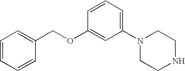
C1=CC=CC(COC2=CC(N3CCNCC3)=CC=C2)=C1
